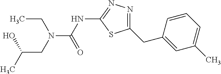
N(C(NC1=NN=C(CC2=CC(C)=CC=C2)S1)=O)(CC)CC(O)C
